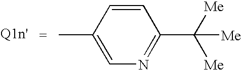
C1=C(C)C=CC(C([Me])([Me])[Me])=N1
